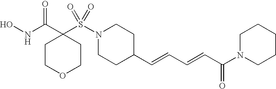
ONC(C1(S(N2CCC(C=CC=CC(N3CCCCC3)=O)CC2)(=O)=O)CCOCC1)=O
